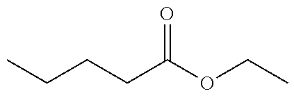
C(CCC(OCC)=O)C
